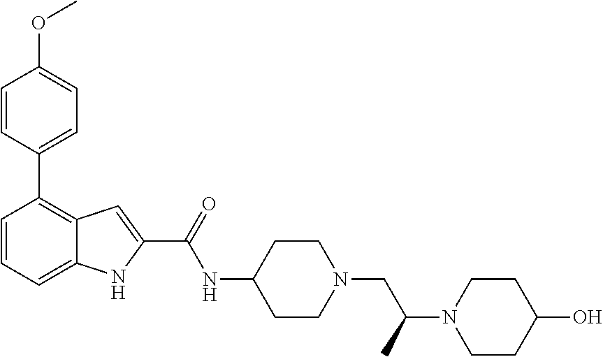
C1(C2=C3C(=CC=C2)NC(C(NC2CCN(CC(N4CCC(O)CC4)C)CC2)=O)=C3)=CC=C(OC)C=C1
